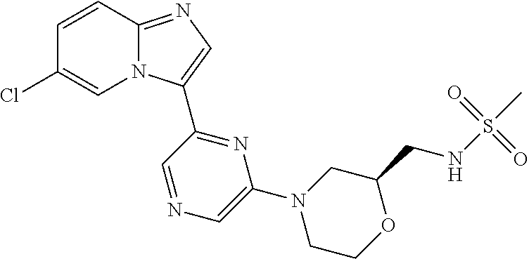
C12=NC=C(C3=NC(N4CCOC(CNS(C)(=O)=O)C4)=CN=C3)N1C=C(Cl)C=C2
